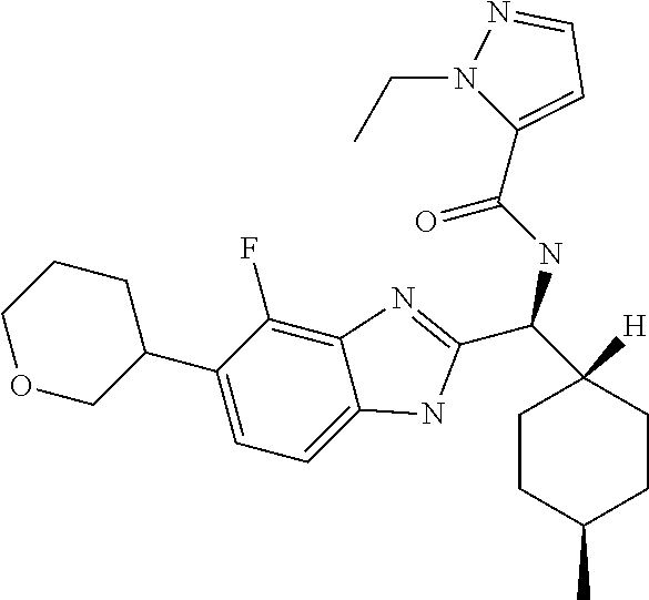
C(C1=CC=NN1CC)(=O)NC(C1([H])CCC(C)CC1)C1=NC2=C(F)C(C3CCCOC3)=CC=C2N1
